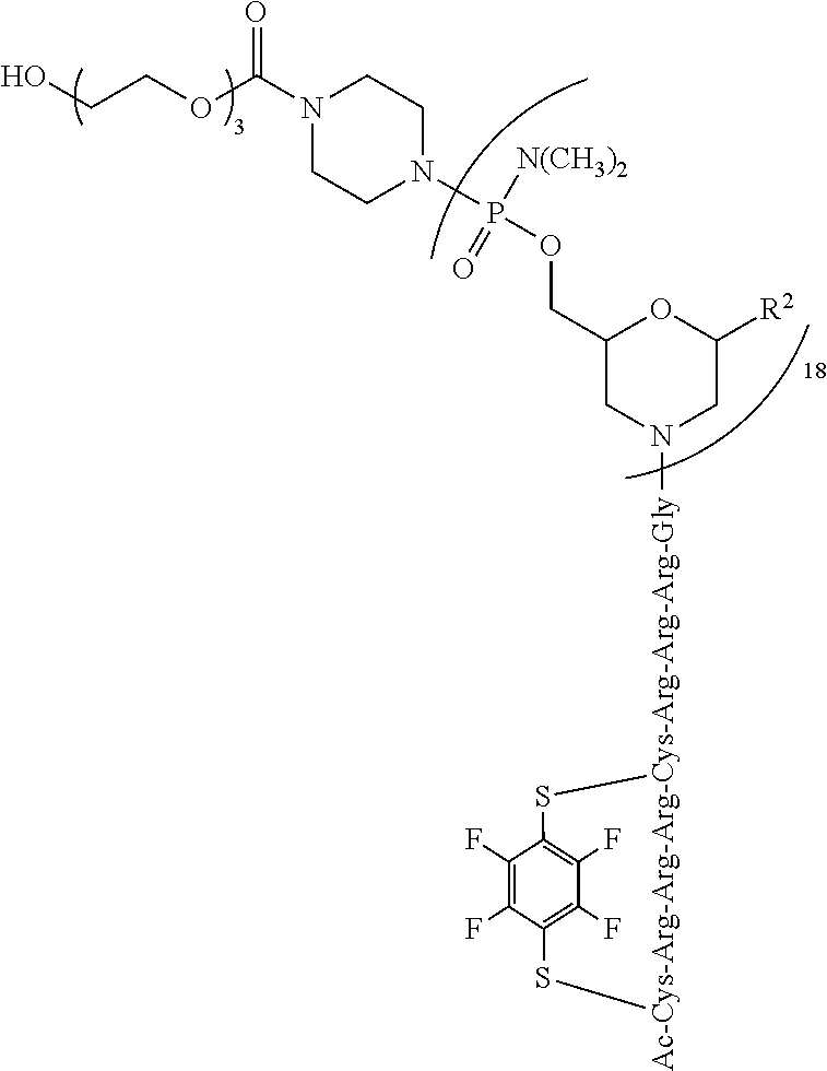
[Ac-Cys-Arg-Arg-Arg-Cys-Arg-Arg-Arg-Gly]1(N2CC([R2])OC(COP([N(CH3)2])(=O)N3CCN(C(=O)OCCO)CC3)C2)SC2=C(F)C(F)=C(C(F)=C2F)S1
